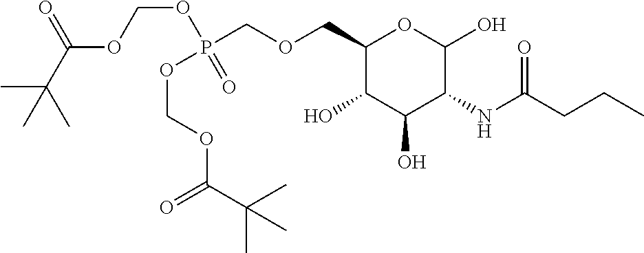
C1(COCP(OCOC(=O)C(C)(C)C)(OCOC(C(C)(C)C)=O)=O)C(O)C(O)C(NC(CCC)=O)C(O)O1
